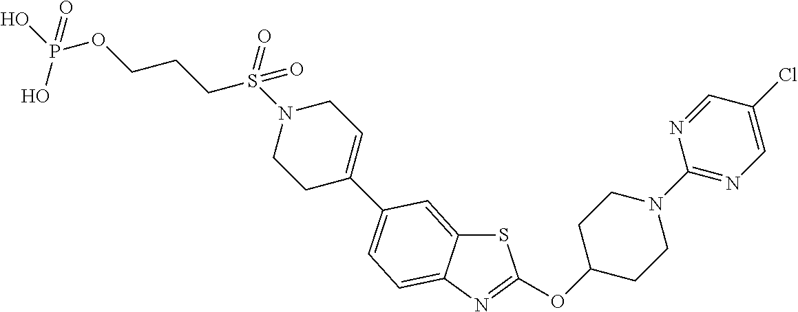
S1C2=CC(C3=CCN(S(CCCOP(O)(O)=O)(=O)=O)CC3)=CC=C2N=C1OC1CCN(C2=NC=C(Cl)C=N2)CC1
